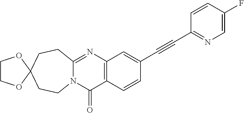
N12C(=NC3=C(C1=O)C=CC(C#CC1=NC=C(F)C=C1)=C3)CCC1(CC2)OCCO1
